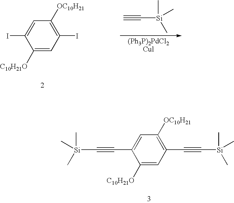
IC1=CC([OC10H21])=C(I)C=C1[C10H21O].C#C[Si](C)(C)C.[(Ph3P)2PdCl2Cul].C(C1=CC([OC10H21])=C(C#C[Si](C)(C)C)C=C1[C10H21O])#C[Si](C)(C)C
